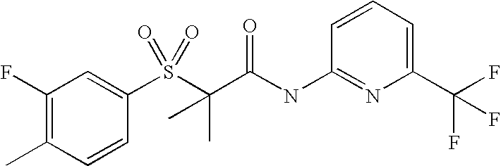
C1(F)=C(C)C=CC(S(C(C(NC2=NC(C(F)(F)F)=CC=C2)=O)(C)C)(=O)=O)=C1
